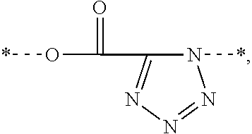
N1=NN(*)C(C(=O)O*)=N1
